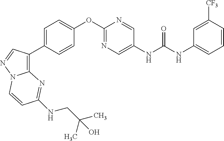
C1=CC(C2=C3N(N=C2)C=CC(NCC(C)(C)O)=N3)=CC=C1OC1=NC=C(NC(NC2=CC=CC([CF3])=C2)=O)C=N1
